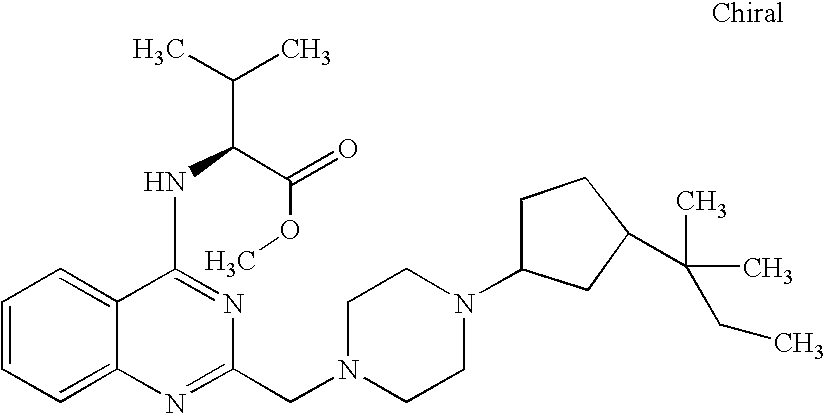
C1=CC=C2C(=C1)N=C(CN1CCN(C3CCC(C(C)(CC)C)C3)CC1)N=C2NC(C(=O)OC)C(C)C
